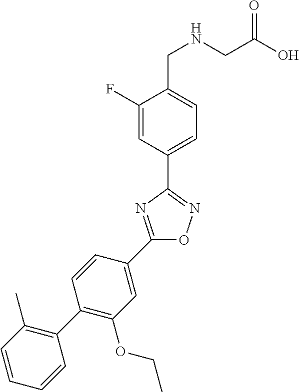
C1(F)=CC(C2=NOC(C3=CC(OCC)=C(C4=C(C)C=CC=C4)C=C3)=N2)=CC=C1CNCC(O)=O
